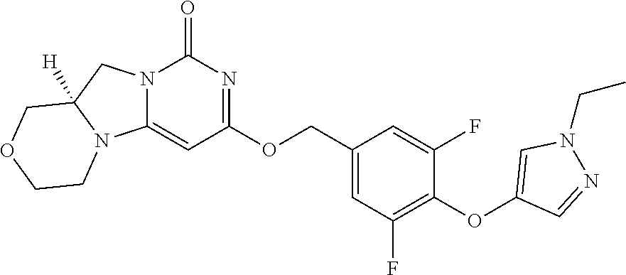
O(C1=C(F)C=C(COC2=NC(=O)N3C(=C2)N2C([H])(C3)COCC2)C=C1F)C1=CN(CC)N=C1
